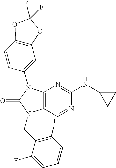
C12=C(N(C3=CC4=C(C=C3)OC(F)(F)O4)C(=O)N1CC1=C(F)C=CC=C1F)N=C(NC1CC1)N=C2
